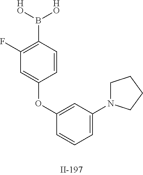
C1(F)=C(B([HO])[HO])C=CC(OC2=CC(N3CCCC3)=CC=C2)=C1
